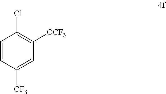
C1=CC([CF3])=CC([OCF3])=C1Cl
